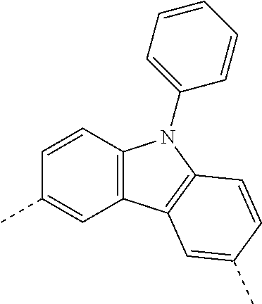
C1=CC(C)=CC2=C1N(C1=CC=CC=C1)C1=C2C=C(C)C=C1
